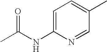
C1=C(NC(=O)C)N=CC(C)=C1
